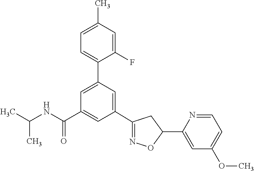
C1(C2=NOC(C3=CC(OC)=CC=N3)C2)=CC(C2=CC=C(C)C=C2F)=CC(C(NC(C)C)=O)=C1
